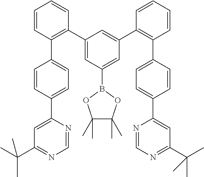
C1=CC(C2=CC=C(C3=CC(C(C)(C)C)=NC=N3)C=C2)=C(C2=CC(B3OC(C)(C)C(C)(C)O3)=CC(C3=C(C4=CC=C(C5=CC(C(C)(C)C)=NC=N5)C=C4)C=CC=C3)=C2)C=C1
